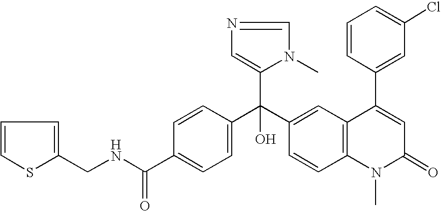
C1=C(C(NCC2=CC=CS2)=O)C=CC(C(C2=CC3=C(C=C2)N(C)C(=O)C=C3C2=CC(Cl)=CC=C2)(C2=CN=CN2C)O)=C1
